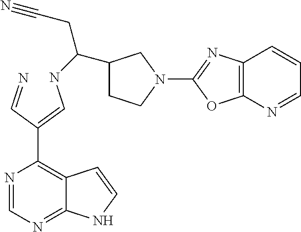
N1=CN=C2C(=C1C(=CNC(C1CCN(C3=NC4=C(O3)N=CC=C4)C1)CC#N)C=N)C=CN2
